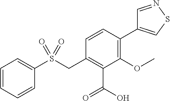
C1=CC=CC(S(CC2=C(C(O)=O)C(OC)=C(C3=CSN=C3)C=C2)(=O)=O)=C1
